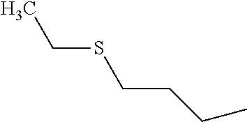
C(CCC)SCC
